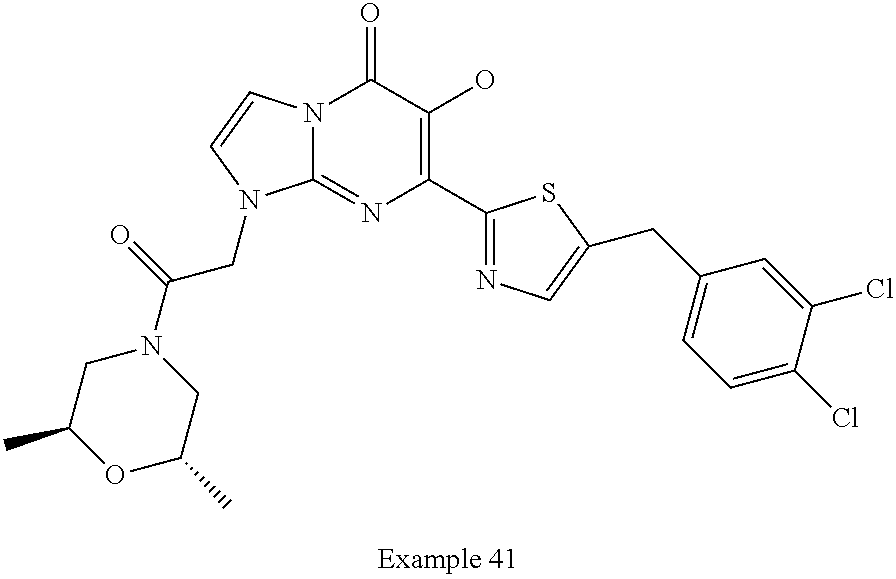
N12C(=NC(C3=NC=C(CC4=CC=C(Cl)C(Cl)=C4)S3)=C(O)C1=O)N(CC(N1CC(C)OC(C)C1)=O)C=C2
